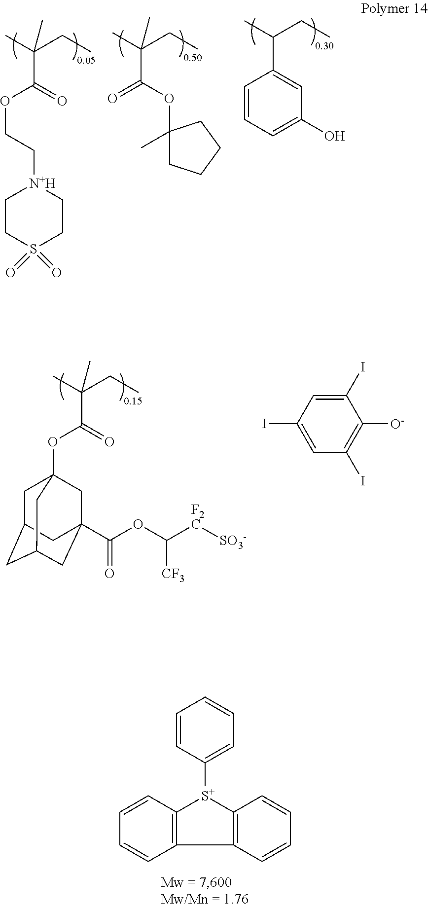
C12=C([S+](C3=CC=CC=C3)C3=C1C=CC=C3)C=CC=C2.O=C(C(C)(CC)C)OC12CC3CC(CC(C(OC([F2C][SO3-])[CF3])=O)(C1)C3)C2.C1(I)=CC(I)=CC(I)=C1[O-].C1(OC(C(C)(CC)C)=O)(C)CCCC1.C1(C(C)CC)=CC(O)=CC=C1.[N+H]1(CCOC(C(C)(CC)C)=O)CCS(=O)(=O)CC1
